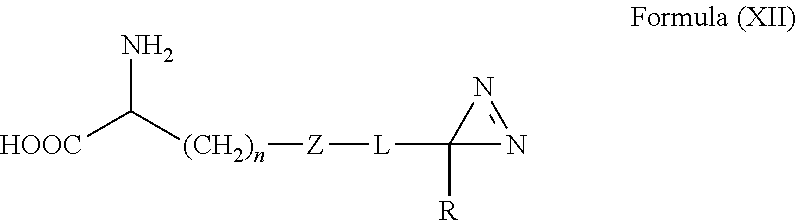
[HOOC]C([(CH2)n][Z][L]C1([R])N=N1)N
